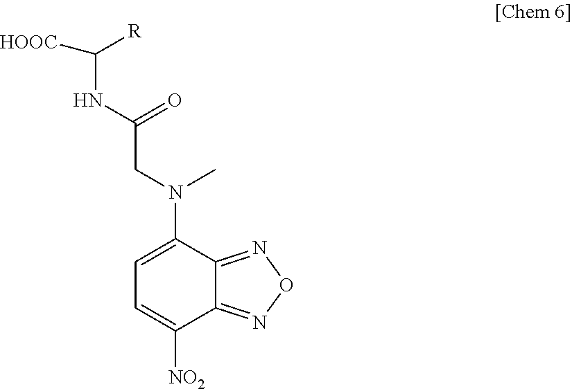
N(C(CN(C1=CC=C([NO2])C2=NON=C12)C)=O)C([HOOC])[R]
